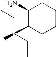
C1(N)C(C)CCCC1.CCCCC
